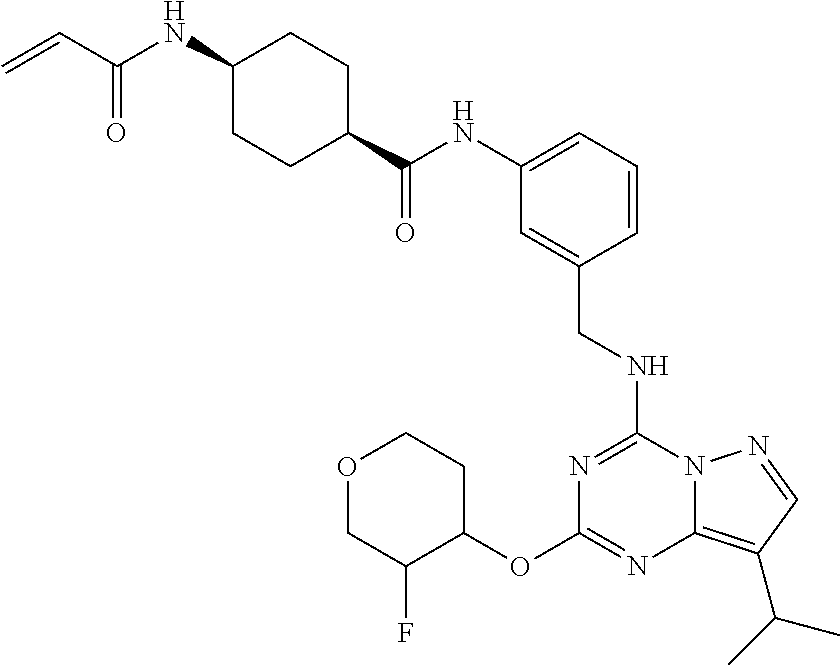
O1CC(F)C(OC2=NC3=C(C(C)C)C=NN3C(NCC3=CC(NC(C4CCC(NC(=O)C=C)CC4)=O)=CC=C3)=N2)CC1
